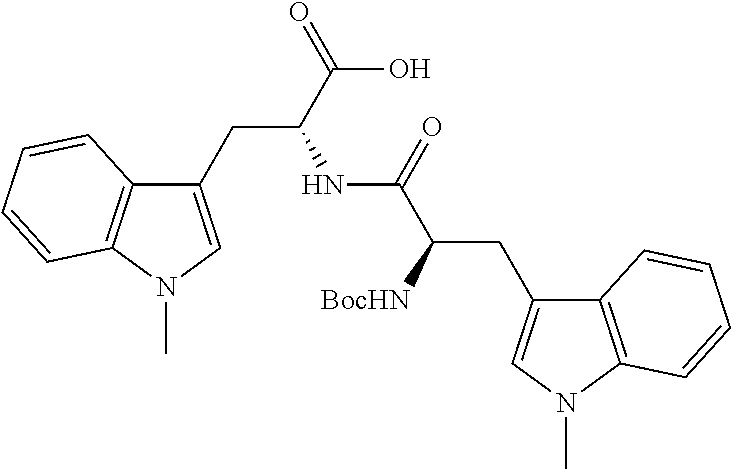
C1(CC(C(O)=O)NC(C([BocHN])CC2=CN(C)C3=C2C=CC=C3)=O)=CN(C)C2=C1C=CC=C2
